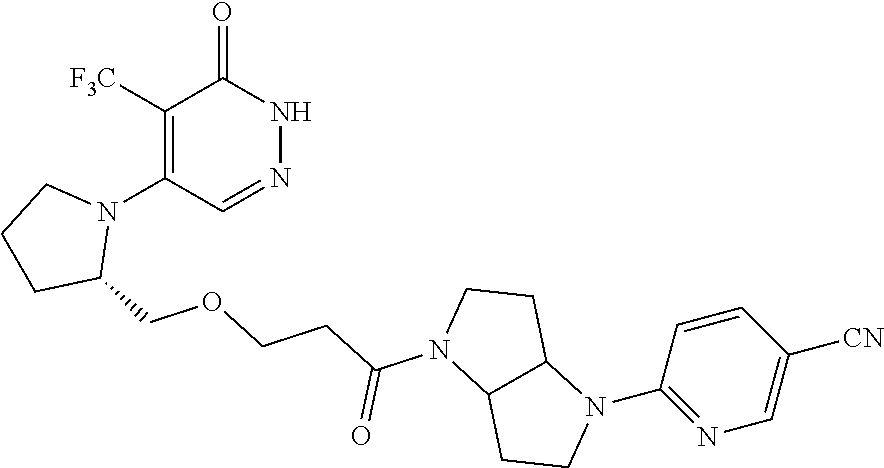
O=C1NN=CC(N2CCCC2COCCC(=O)N2C3C(N(C4=NC=C([CN])C=C4)CC3)CC2)=C1[F3C]
